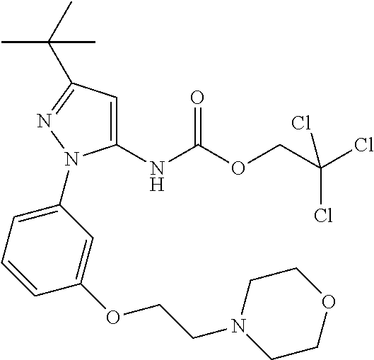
C(C(Cl)(Cl)Cl)OC(NC1=CC(C(C)(C)C)=NN1C1=CC=CC(OCCN2CCOCC2)=C1)=O
